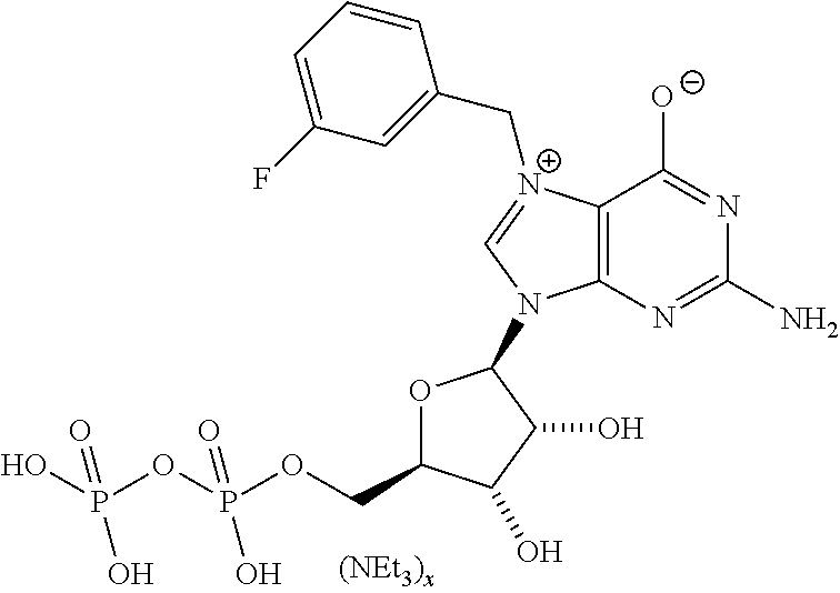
C12=C(N=C(N)N=C1[O-])N(C1OC(COP(OP(O)(=O)O)(=O)O)C(O)C1O)C=[N+]2CC1=CC(F)=CC=C1
